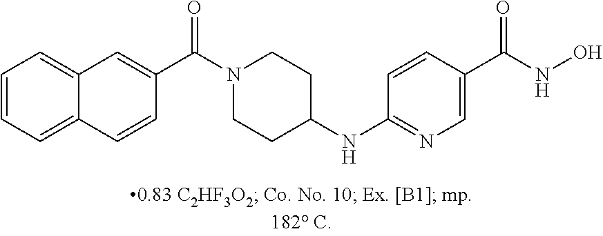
C1(C(NO)=O)=CN=C(NC2CCN(C(C3=CC4=CC=CC=C4C=C3)=O)CC2)C=C1
